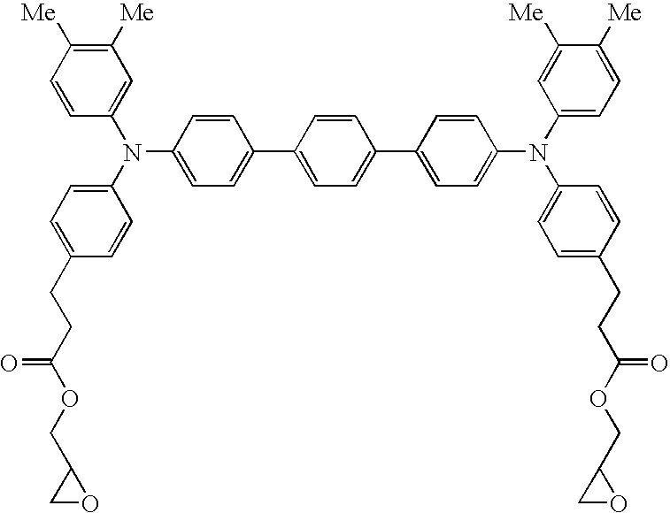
C1=CC(N(C2=CC=C(CCC(OCC3CO3)=O)C=C2)C2=CC=C(C3=CC=C(C4=CC=C(N(C5=CC=C([Me])C([Me])=C5)C5=CC=C(CCC(OCC6CO6)=O)C=C5)C=C4)C=C3)C=C2)=CC([Me])=C1[Me]
